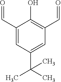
C1(C=O)=CC(C(C)(C)C)=CC(C=O)=C1O
